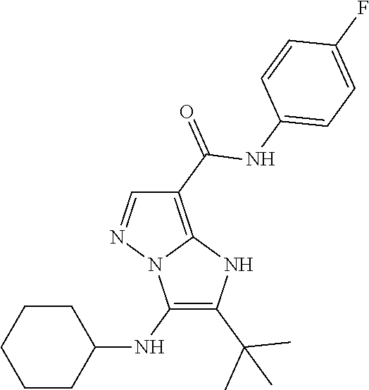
C1(NC2CCCCC2)=C(C(C)(C)C)NC2=C(C(=O)NC3=CC=C(F)C=C3)C=NN12
